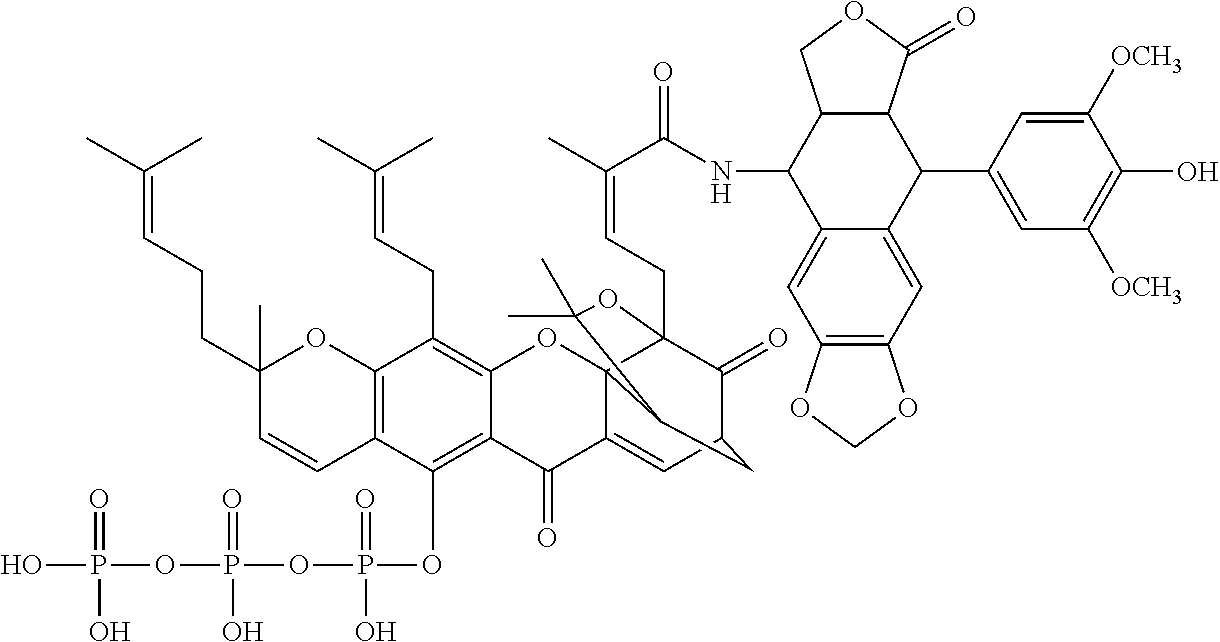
C12=C(OP(=O)(O)OP(OP(O)(=O)O)(=O)O)C3=C(C(CC=C(C)C)=C1OC14C(=CC5C(=O)C1(CC=C(C)C(=O)NC1C6=CC7=C(C=C6C(C6=CC([OCH3])=C(O)C([OCH3])=C6)C6C1COC6=O)OCO7)OC(C)(C)C4C5)C2=O)OC(C)(CCC=C(C)C)C=C3
